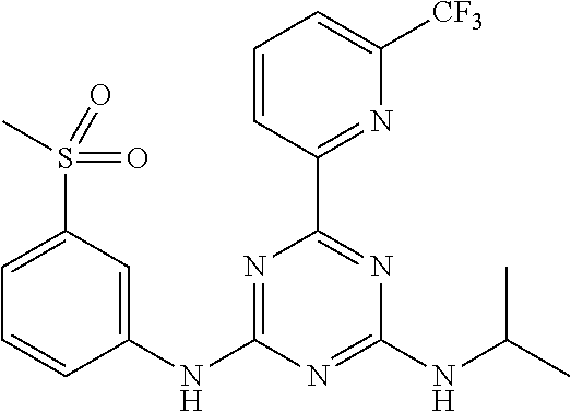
C1(NC2=NC(C3=NC([CF3])=CC=C3)=NC(NC(C)C)=N2)=CC(S(C)(=O)=O)=CC=C1
